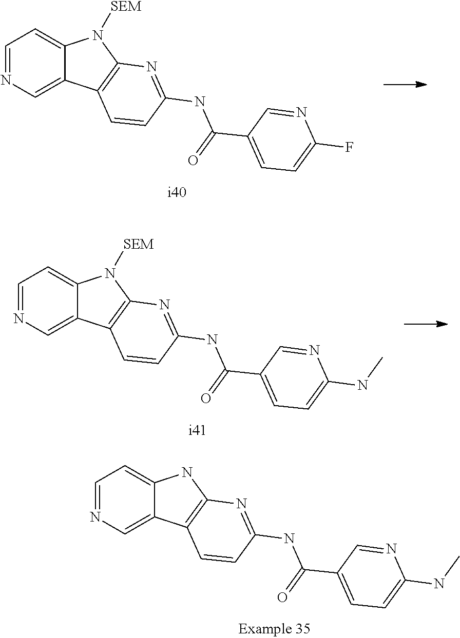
C1=NC=C2C(=C1)N([SEM])C1=C2C=CC(NC(=O)C2=CC=C(F)N=C2)=N1.C1=NC=C2C(=C1)N([SEM])C1=C2C=CC(NC(=O)C2=CC=C(NC)N=C2)=N1.C1=NC=C2C(=C1)NC1=C2C=CC(NC(=O)C2=CC=C(NC)N=C2)=N1
